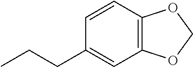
C12=C(C=CC(CCC)=C1)OCO2
